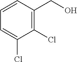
C1(Cl)=C(CO)C=CC=C1Cl
